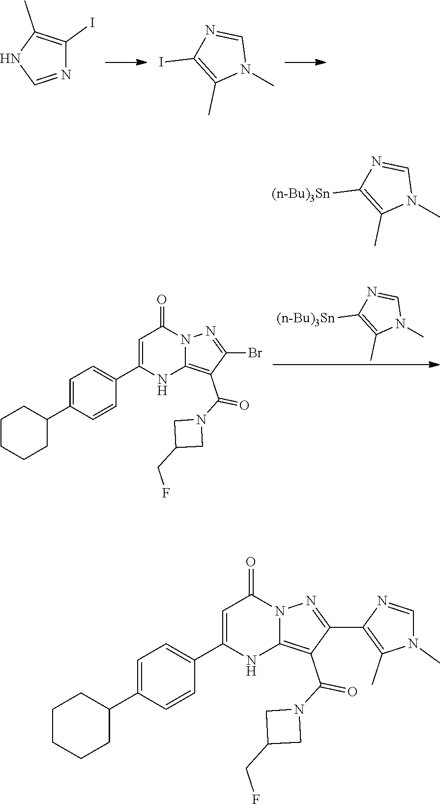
N1=CNC(C)=C1I.N1(C)C=NC(I)=C1C.N1(C)C=NC([(n-Bu)3Sn])=C1C.C1=C(C2=CC=C(C3CCCCC3)C=C2)NC2=C(C(=O)N3CC(CF)C3)C(Br)=NN2C1=O.N1(C)C=NC([(n-Bu)3Sn])=C1C.C1=C(C2=CC=C(C3CCCCC3)C=C2)NC2=C(C(=O)N3CC(CF)C3)C(C3=C(C)N(C)C=N3)=NN2C1=O
